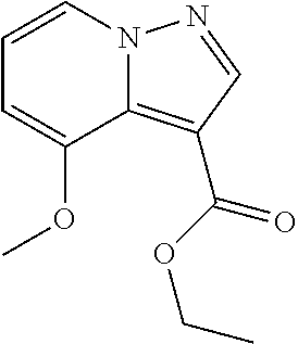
C1=CN2C(=C(C(OCC)=O)C=N2)C(OC)=C1
